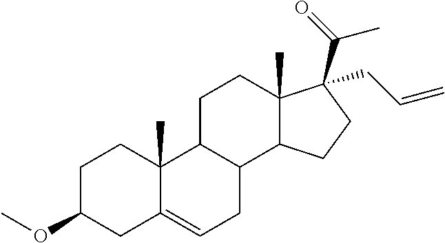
C1C(OC)CC2=CCC3C(C2(C)C1)CCC1(C)C3CCC1(C(C)=O)CC=C
